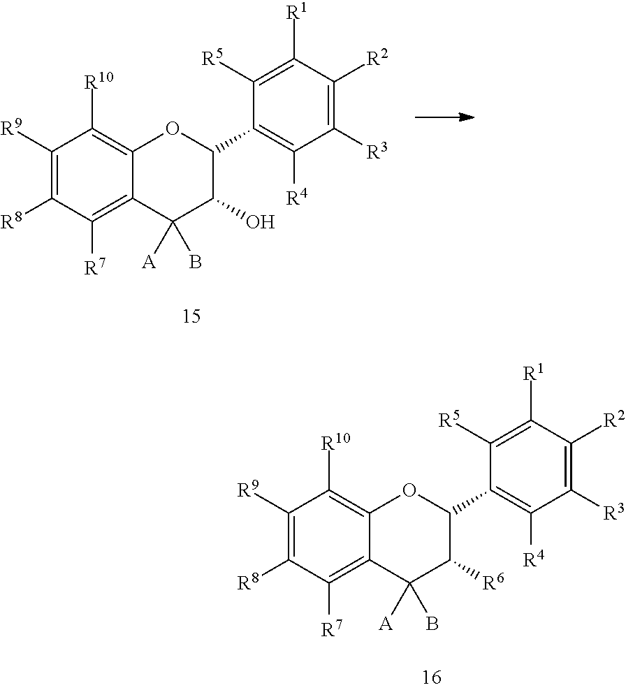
C1([R9])=C([R8])C([R7])=C2C(=C1[R10])OC(C1=C([R4])C([R3])=C([R2])C([R1])=C1[R5])C(O)C2([A])B.C1([R9])=C([R8])C([R7])=C2C(=C1[R10])OC(C1=C([R4])C([R3])=C([R2])C([R1])=C1[R5])C([R6])C2([A])B
